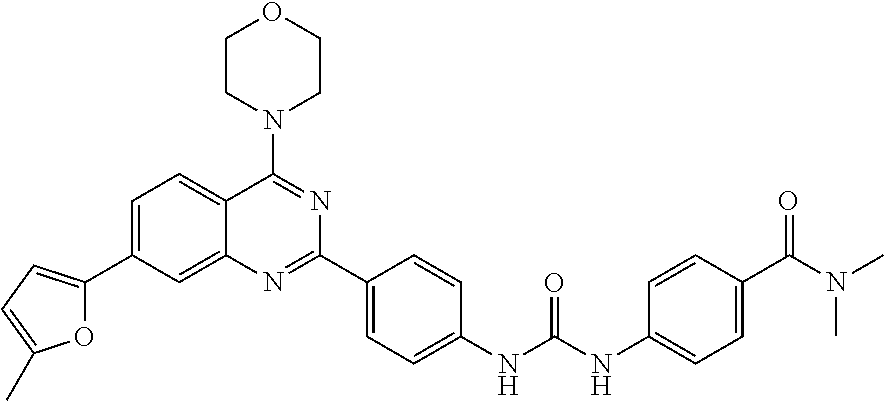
C1(NC(NC2=CC=C(C(N(C)C)=O)C=C2)=O)=CC=C(C2=NC3=CC(C4=CC=C(C)O4)=CC=C3C(N3CCOCC3)=N2)C=C1
